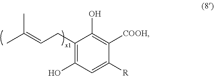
C1(CC=C(C)C)=C(O)C=C([R])C([COOH])=C1O
